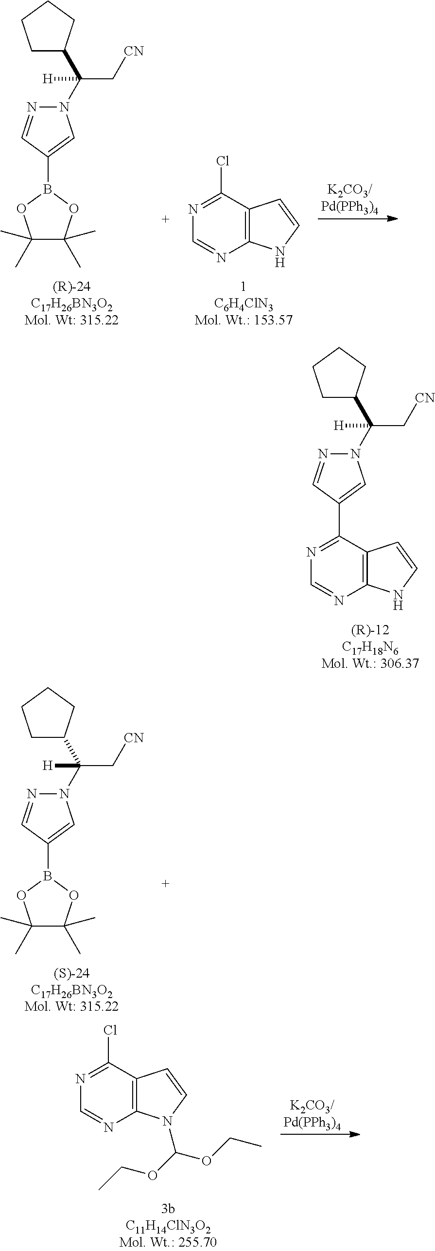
N1=C(C2=CN(C(C[CN])([H])C3CCCC3)N=C2)C2=C(N=C1)NC=C2.B1(C2=CN(C(C[CN])([H])C3CCCC3)N=C2)OC(C)(C)C(C)(C)O1.N1=C(Cl)C2=C(N=C1)NC=C2.B1(C2=CN(C(C[CN])([H])C3CCCC3)N=C2)OC(C)(C)C(C)(C)O1.N1=C(Cl)C2=C(N=C1)N(C(OCC)OCC)C=C2
